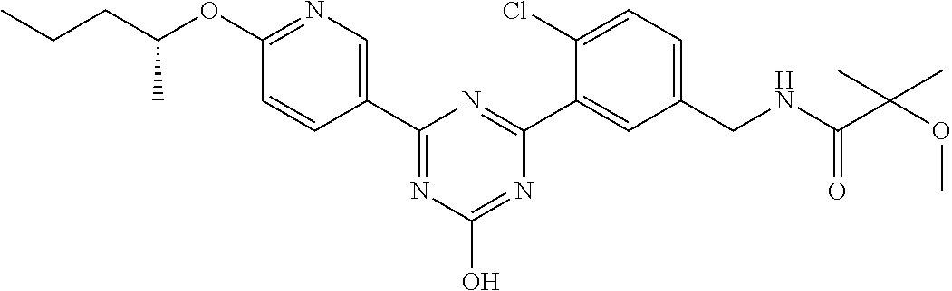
C1(C2=NC(O)=NC(C3=CC(CNC(=O)C(OC)(C)C)=CC=C3Cl)=N2)=CN=C(OC(CCC)C)C=C1
